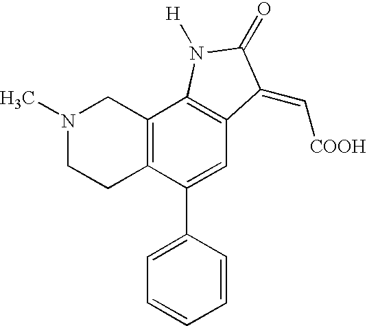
N1(C)CCC2=C(C1)C1=C(C=C2C2=CC=CC=C2)C(=C[COOH])C(=O)N1[H]
